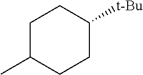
C1C(C)CCC([t-Bu])C1
